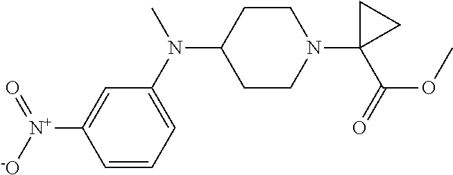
C1=CC=C(N(C2CCN(C3(C(=O)OC)CC3)CC2)C)C=C1[N+](=O)[-O]
